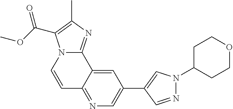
C12=NC(C)=C(C(OC)=O)N1C=CC1=NC=C(C3=CN(C4CCOCC4)N=C3)C=C21
